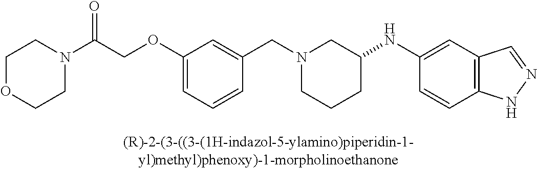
N1(CC2=CC(OCC(N3CCOCC3)=O)=CC=C2)CCCC(NC2=CC3=C(C=C2)NN=C3)C1
